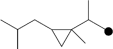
C1(C(C)C)(C)C(CC(C)C)C1
